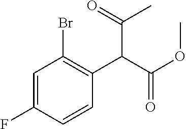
C1=C(F)C=CC(C(C(OC)=O)C(C)=O)=C1Br
